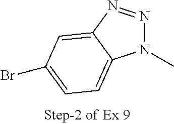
N1(C)N=NC2=CC(Br)=CC=C12
